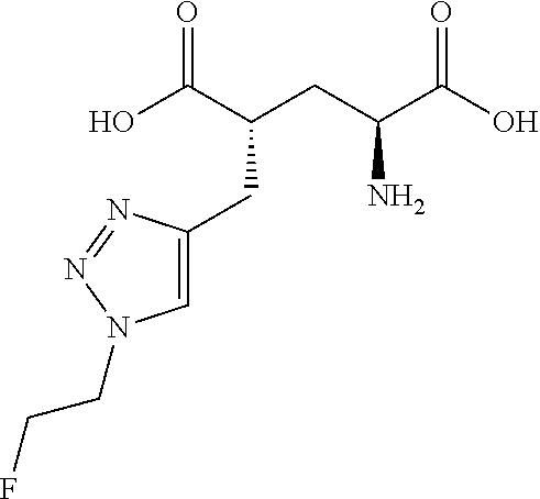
OC(C(CC(C(O)=O)N)CC1=CN(CCF)N=N1)=O
